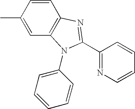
C1(C2=NC3=C(C=C(C)C=C3)N2C2=CC=CC=C2)=NC=CC=C1
